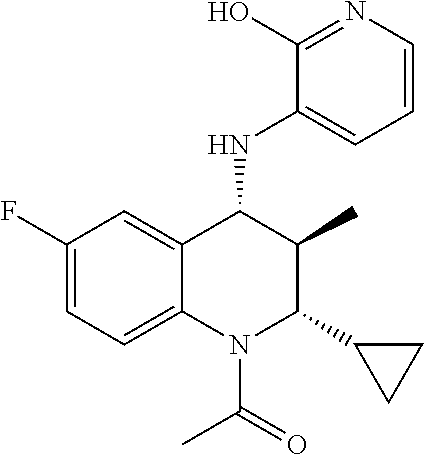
C1(F)=CC=C2C(=C1)C(NC1=CC=CN=C1O)C(C)C(C1CC1)N2C(C)=O
